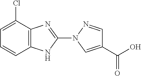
C12=C(N=C(N3C=C(C(O)=O)C=N3)N1)C(Cl)=CC=C2
